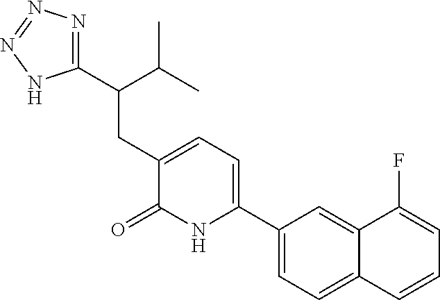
C1(C2=CC=C(CC(C(C)C)C3=NN=NN3)C(=O)N2)=CC=C2C(=C1)C(F)=CC=C2
